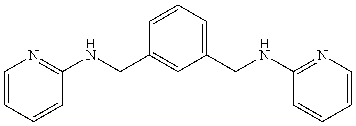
C1=CC=C(CNC2=NC=CC=C2)C=C1CNC1=NC=CC=C1
